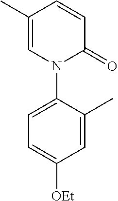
C1=C(C)C=CC(=O)N1C1=CC=C([OEt])C=C1C
